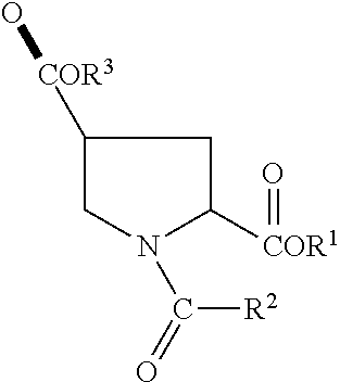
C1([COR3]O)CN(C(=O)[R2])C([COR1]=O)C1
